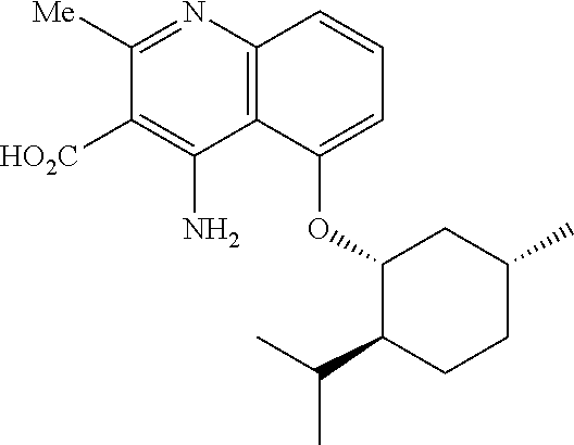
C12=C(N=C([Me])C([HO2C])=C1N)C=CC=C2OC1C(C(C)C)CCC(C)C1
